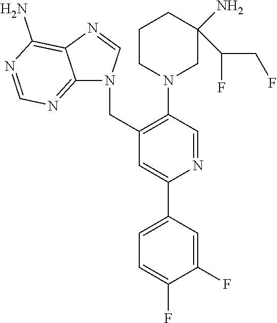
C1=NC(N)=C2N=CN(CC3=C(N4CC(N)(C(CF)F)CCC4)C=NC(C4=CC=C(F)C(F)=C4)=C3)C2=N1
